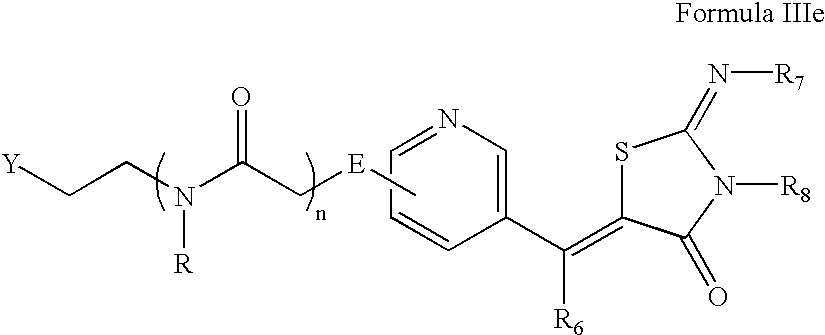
S1C(=C(C2=CN=CC=C2)[R6])C(=O)N([R8])C1=N[R7].C[E]CC(N(CC[Y])[R])=O
